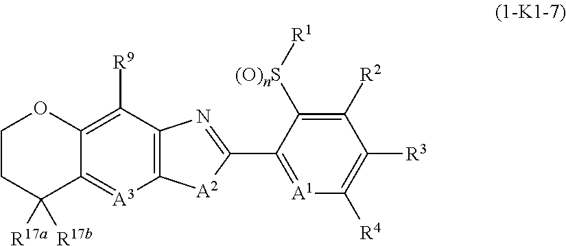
C12=C([R9])C3=C([A3]=C1C([R17a])([R17b])CCO2)[A2]C(C1=[A1]C([R4])=C([R3])C([R2])=C1[(O)nS][R1])=N3
